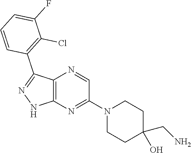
C12=C(N=C(N3CCC(O)(CN)CC3)C=N1)NN=C2C1=C(Cl)C(F)=CC=C1
